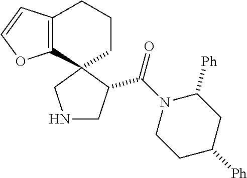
C12=C(C3(CCC1)CNCC3C(N1CCC([Ph])CC1[Ph])=O)OC=C2
